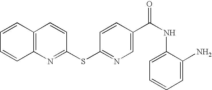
C1=CC2=C(C=C1)C=CC(SC1=NC=C(C(NC3=CC=CC=C3N)=O)C=C1)=N2
